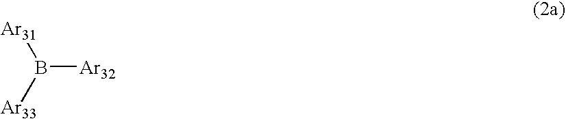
B([Ar32])([Ar33])[Ar31]
